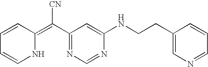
C1=CC(=C(C2=NC=NC(NCCC3=CN=CC=C3)=C2)[CN])NC=C1
